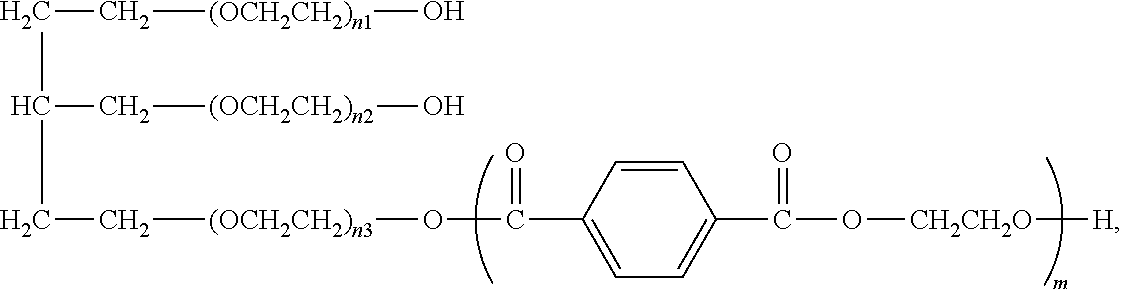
C(C[(OCH2CH2)n1]O)C(CC[(OCH2CH2)n3]OC(C1=CC=C(C(O[CH2CH2O][H])=O)C=C1)=O)C[(OCH2CH2)n2]O
